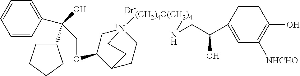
[Br-].C(OC1C[N+]2([(CH2)4O(CH2)4]NCC(C3=CC([NHCHO])=C(O)C=C3)O)CCC1CC2)C(C1=CC=CC=C1)(O)C1CCCC1
